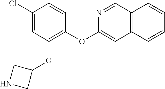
C1(Cl)=CC(OC2CNC2)=C(OC2=CC3=C(C=N2)C=CC=C3)C=C1
